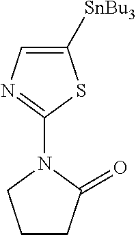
C1CC(=O)N(C2=NC=C([SnBu3])S2)C1
